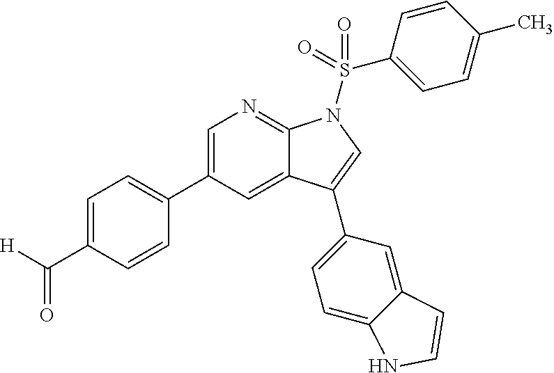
C1=C(C([H])=O)C=CC(C2=CN=C3C(=C2)C(C2=CC=C4C(=C2)C=CN4)=CN3S(C2=CC=C(C)C=C2)(=O)=O)=C1
